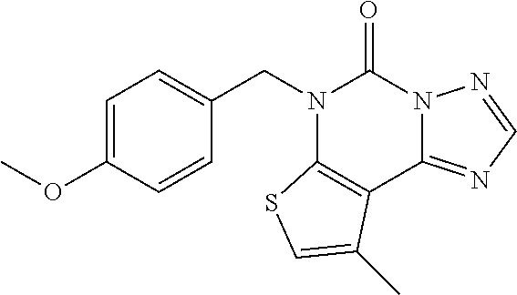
C1(CN2C3=C(C4=NC=NN4C2=O)C(C)=CS3)=CC=C(OC)C=C1
